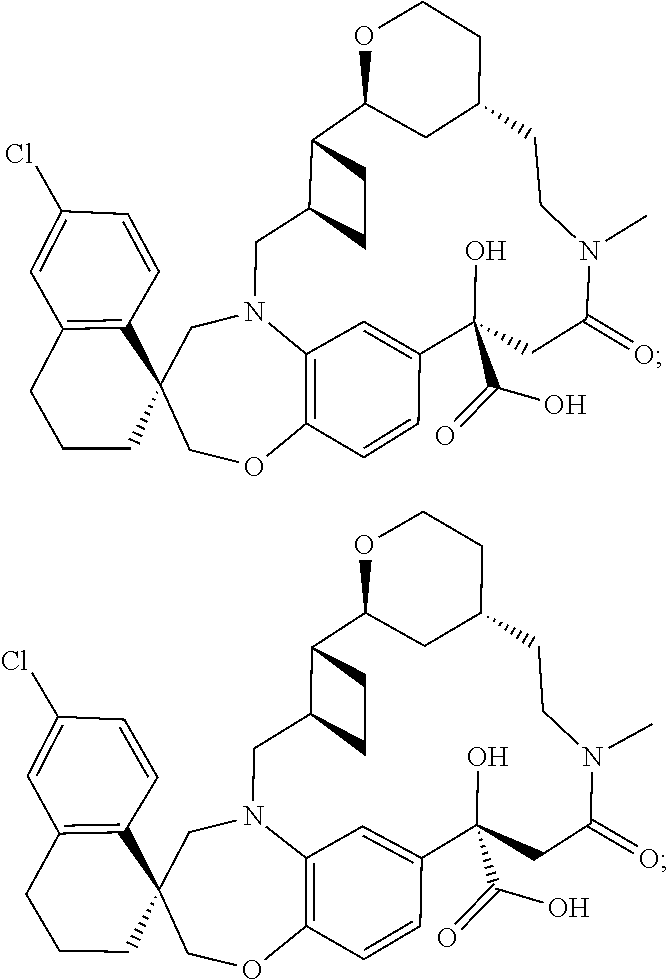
C12=C3C=C(C(O)(C(=O)O)CC(=O)N(C)CCC4CC(C5C(CN3CC3(C6=C(C=C(Cl)C=C6)CCC3)CO1)CC5)OCC4)C=C2.C1=C2C(O)(C(O)=O)CC(=O)N(C)CCC3CC(C4C(CN5C1=C(C=C2)OCC1(C2=C(C=C(Cl)C=C2)CCC1)C5)CC4)OCC3
